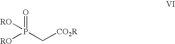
[RO]P(C[CO2R])(=O)[RO]
